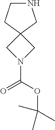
N1(C(=O)OC(C)(C)C)CC2(C1)CNCC2
